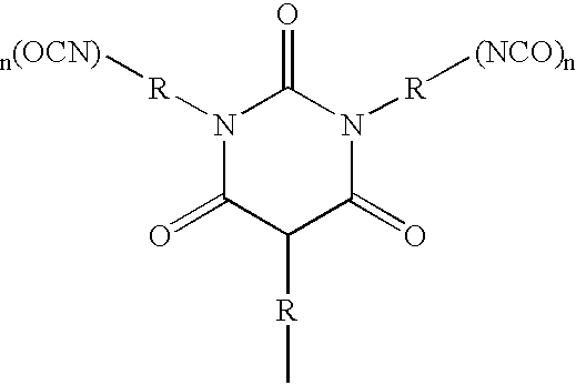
N1([R][n(OCN)])C(=O)C([R]C)C(=O)N([R][(NCO)n])C1=O
